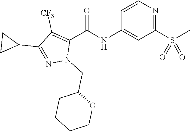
C1=CN=C(S(C)(=O)=O)C=C1NC(C1=C([CF3])C(C2CC2)=NN1CC1CCCCO1)=O
